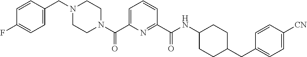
C1CN(C(C2=CC=CC(C(=O)NC3CCC(CC4=CC=C([CN])C=C4)CC3)=N2)=O)CCN1CC1=CC=C(F)C=C1
